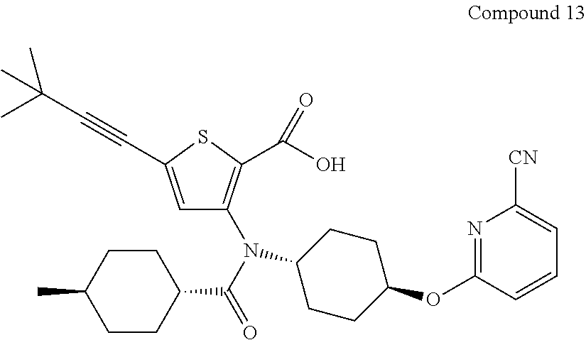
C1=C(C#CC(C)(C)C)SC(C(O)=O)=C1N(C1CCC(OC2=NC([CN])=CC=C2)CC1)C(=O)C1CCC(C)CC1
